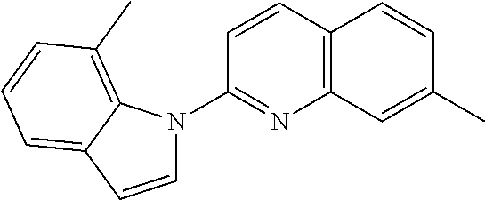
C1=CC2=CC=CC(C)=C2N1C1=NC2=C(C=C1)C=CC(C)=C2
